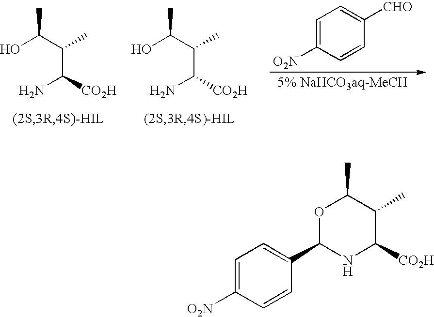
OC(C(C(N)[CO2H])C)C.OC(C(C(N)[CO2H])C)C.C1=C([O2N])C=CC([CHO])=C1.C1=C([O2N])C=CC(C2NC([CO2H])C(C)C(C)O2)=C1
